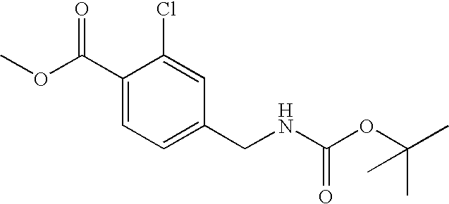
C1(C(OC)=O)=CC=C(CNC(OC(C)(C)C)=O)C=C1Cl
